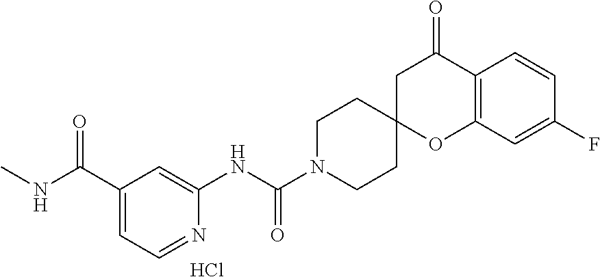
C12=C(C=C(F)C=C1)OC1(CC2=O)CCN(C(NC2=CC(C(NC)=O)=CC=N2)=O)CC1.Cl
